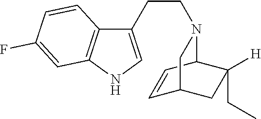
C1(CCN2C3C=CC(CC3([H])CC)C2)=CNC2=C1C=CC(F)=C2
